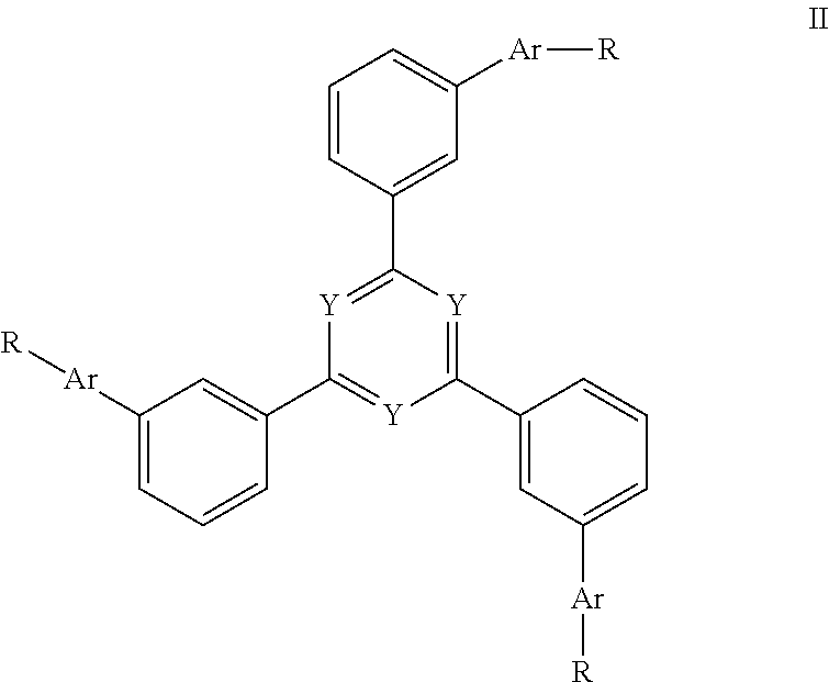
C1(C2=[Y]C(C3=CC([Ar][R])=CC=C3)=[Y]C(C3=CC([Ar][R])=CC=C3)=[Y]2)=CC([Ar][R])=CC=C1
